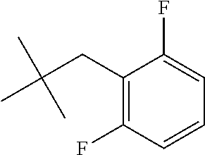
CC(CC1=C(F)C=CC=C1F)(C)C
